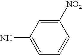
C1=C(N)C=C([NO2])C=C1
